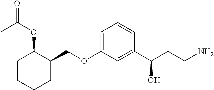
C1CCCC(COC2=CC=CC(C(CCN)O)=C2)C1OC(=O)C
